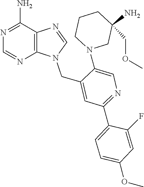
C1(COC)(N)CCCN(C2=CN=C(C3=CC=C(OC)C=C3F)C=C2CN2C=NC3=C2N=CN=C3N)C1
